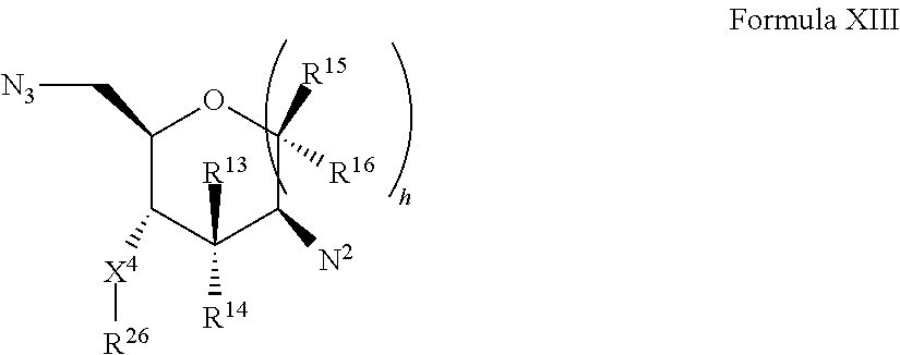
C1(C[N3])C([X4][R26])C([R14])([R13])C([N2])C([R16])([R15])O1
